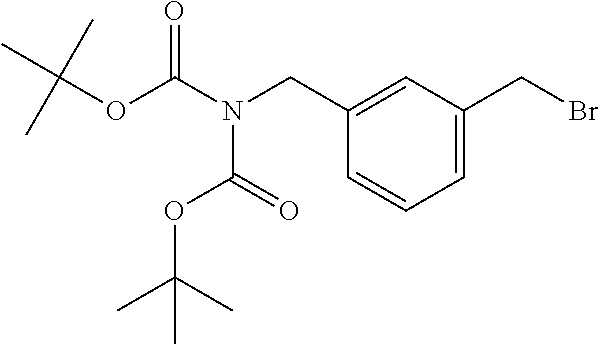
CC(OC(=O)N(C(OC(C)(C)C)=O)CC1=CC(CBr)=CC=C1)(C)C
